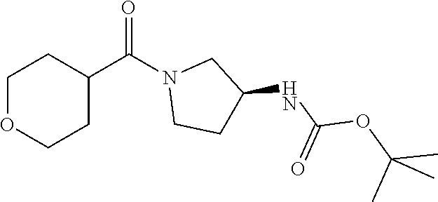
C1OCCC(C(N2CCC(NC(OC(C)(C)C)=O)C2)=O)C1
